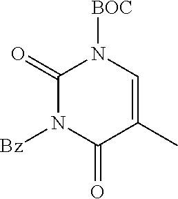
[Bz]N1C(=O)C(C)=CN([BOC])C1=O
